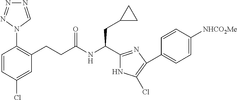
C1=CC(Cl)=CC(CCC(NC(C2=NC(C3=CC=C([NHCO2Me])C=C3)=C(Cl)N2)CC2CC2)=O)=C1N1C=NN=N1
